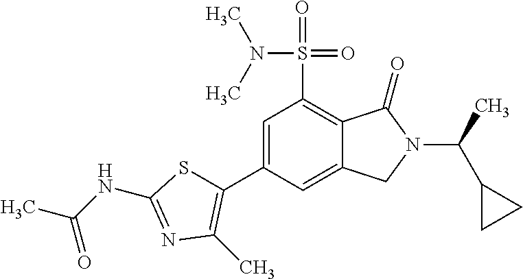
C1=C(C2=C(C)N=C(NC(C)=O)S2)C=C2C(=C1S(=O)(=O)N(C)C)C(=O)N(C(C1CC1)C)C2
